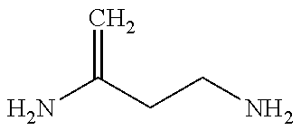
NC(CCN)=C
